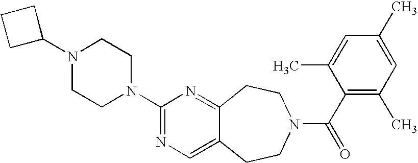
C1C(N2CCN(C3=NC=C4C(=N3)CCN(C(=O)C3=C(C)C=C(C)C=C3C)CC4)CC2)CC1
